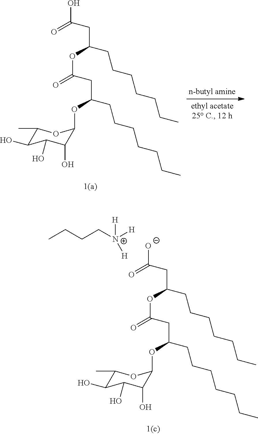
OC(=O)CC(CCCCCCC)OC(=O)CC(OC1C(O)C(O)C(O)C(C)O1)CCCCCCC.[O-]C(=O)CC(CCCCCCC)OC(=O)CC(OC1C(O)C(O)C(O)C(C)O1)CCCCCCC.CCCC[N+]([H])([H])[H]
